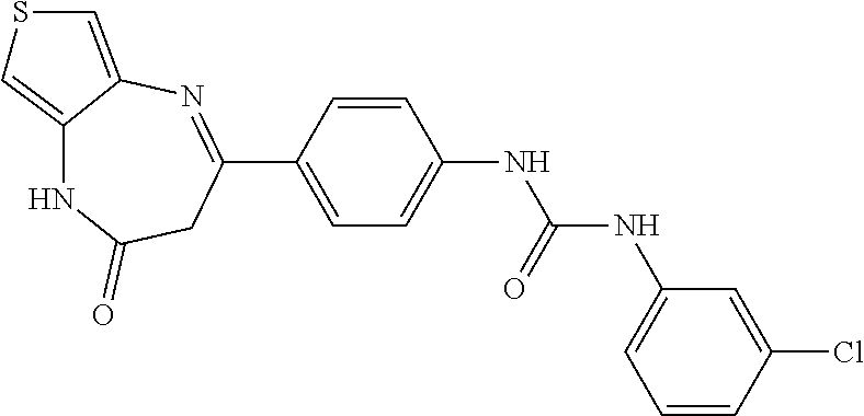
C1=CC(C2=NC3=CSC=C3NC(=O)C2)=CC=C1NC(=O)NC1=CC=CC(Cl)=C1
